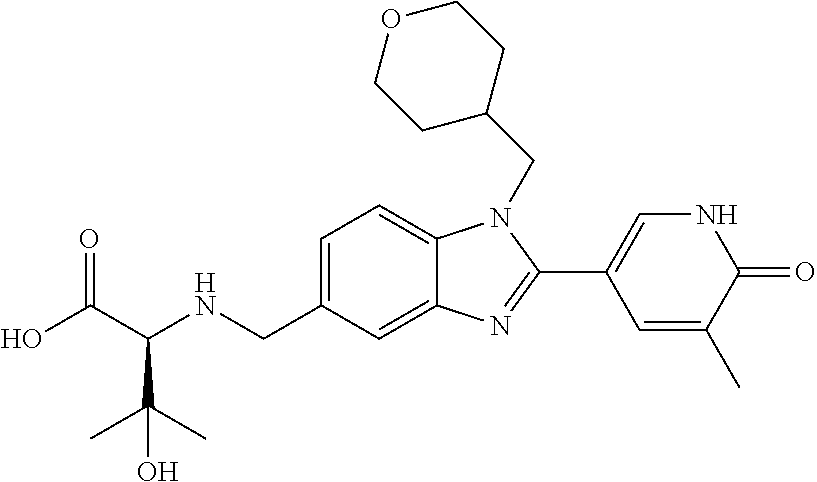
C1=C(CNC(C(O)=O)C(C)(C)O)C=C2C(=C1)N(CC1CCOCC1)C(C1=CNC(=O)C(C)=C1)=N2
